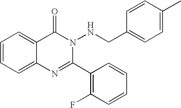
C1=CC=C2C(=C1)C(=O)N(NCC1=CC=C(C)C=C1)C(C1=C(F)C=CC=C1)=N2
